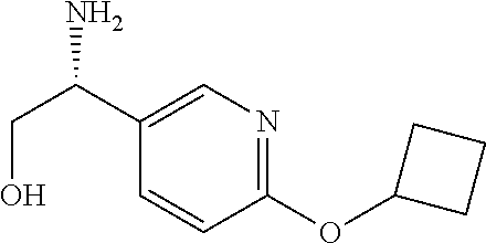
C(O)C(C1=CN=C(OC2CCC2)C=C1)N
